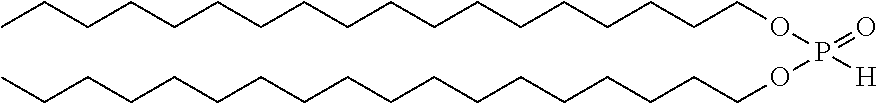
CCCCCCCCCCCCCCCCCCOP(OCCCCCCCCCCCCCCCCCC)([H])=O
